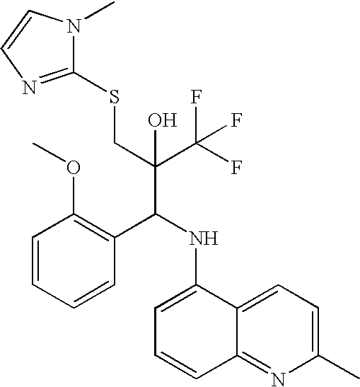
C1=CC=CC(C(NC2=CC=CC3=NC(C)=CC=C23)C(C(F)(F)F)(CSC2=NC=CN2C)O)=C1OC
